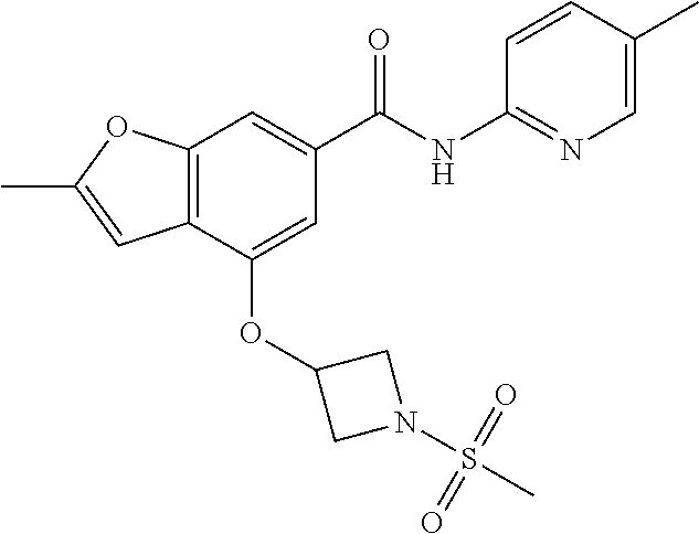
C12=C(C(OC3CN(S(C)(=O)=O)C3)=CC(C(NC3=NC=C(C)C=C3)=O)=C1)C=C(C)O2
